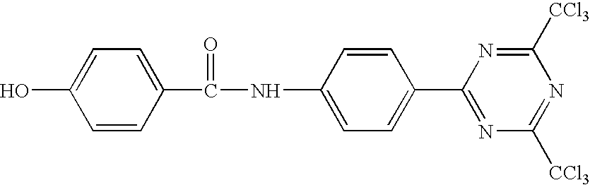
C1=C(O)C=CC(C(=O)NC2=CC=C(C3=NC([CCl3])=NC([CCl3])=N3)C=C2)=C1
